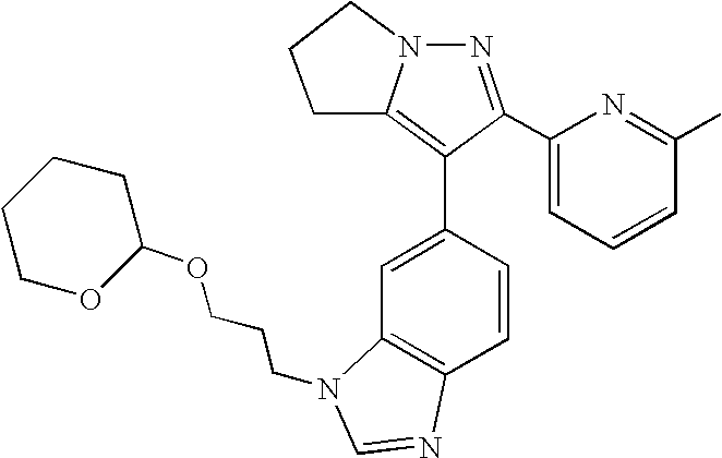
N1=C(C2=CC=CC(C)=N2)C(C2=CC3=C(C=C2)N=CN3CCCOC2CCCCO2)=C2N1CCC2
